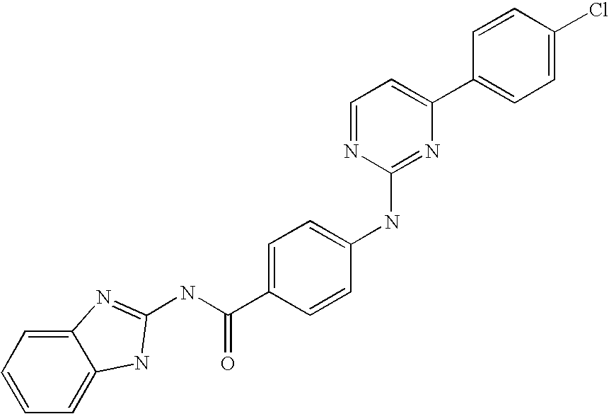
C1=CC(C2=CC=NC(NC3=CC=C(C(NC4=NC5=CC=CC=C5N4)=O)C=C3)=N2)=CC=C1Cl
